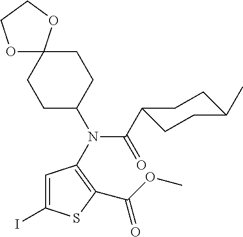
C1CC(N(C(=O)C2CCC(C)CC2)C2=C(C(OC)=O)SC(I)=C2)CCC12OCCO2
